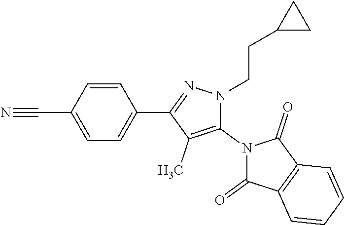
C1(C#N)=CC=C(C2=NN(CCC3CC3)C(N3C(=O)C4=C(C3=O)C=CC=C4)=C2C)C=C1
